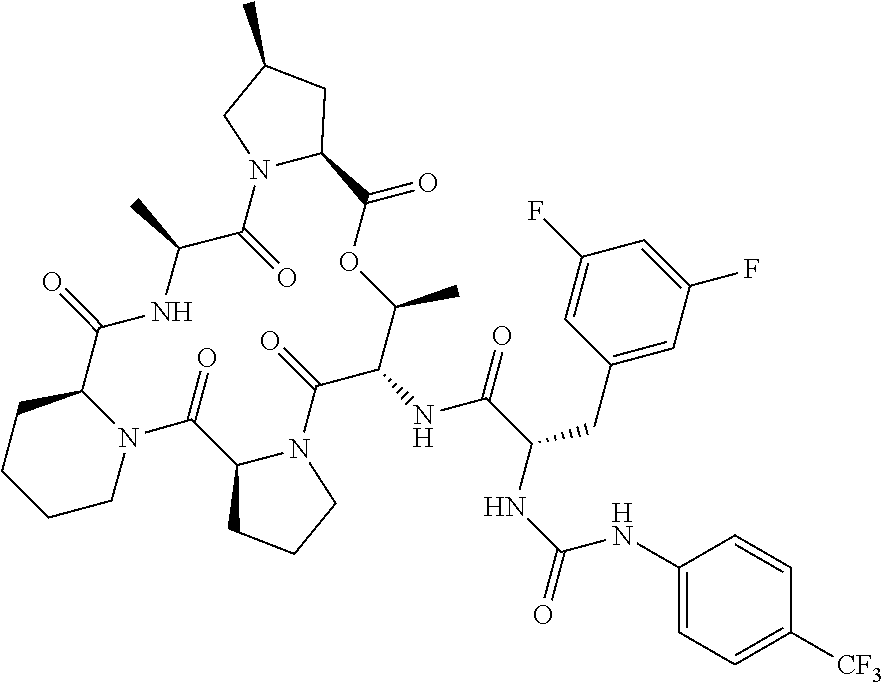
C1(NC(NC(C(=O)NC2C(=O)N3C(C(=O)N4C(C(=O)NC(C)C(=O)N5C(C(=O)OC2C)CC(C)C5)CCCC4)CCC3)CC2=CC(F)=CC(F)=C2)=O)=CC=C([CF3])C=C1
